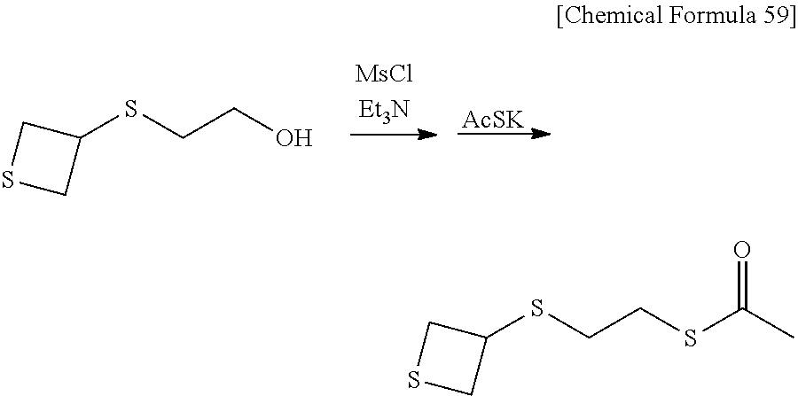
[AcSK].S(CCO)C1CSC1.S(CCSC(C)=O)C1CSC1
